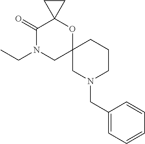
CCN1CC2(OC3(C1=O)CC3)CN(CC1=CC=CC=C1)CCC2
